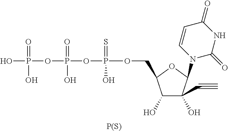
C1(O)C(O)(C#C)C(N2C(=O)NC(=O)C=C2)OC1COP(OP(OP(O)(=O)O)(=O)O)(=S)O.[P(S)]
